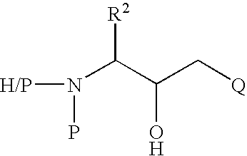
[H/P]N(C(C(C[Q])O)[R2])P
